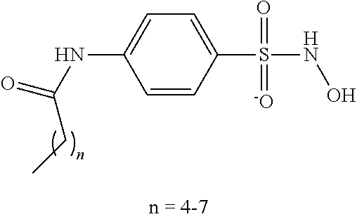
C1(S(NO)(=O)=[-O])=CC=C(NC(CC)=O)C=C1
